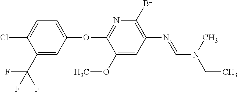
N1=C(OC2=CC=C(Cl)C(C(F)(F)F)=C2)C(OC)=CC(N=CN(C)CC)=C1Br
